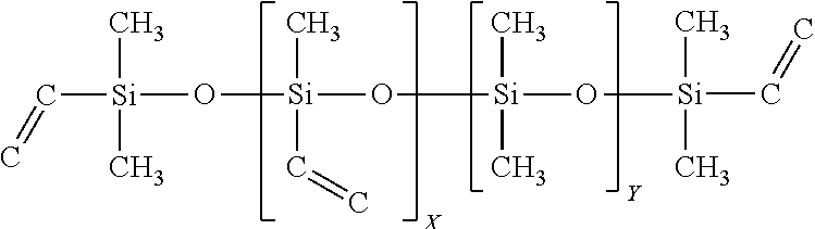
[Si](C=C)(O[Si](O[Si](O[Si](C=C)(C)C)(C)C=C)(C)C)(C)C
